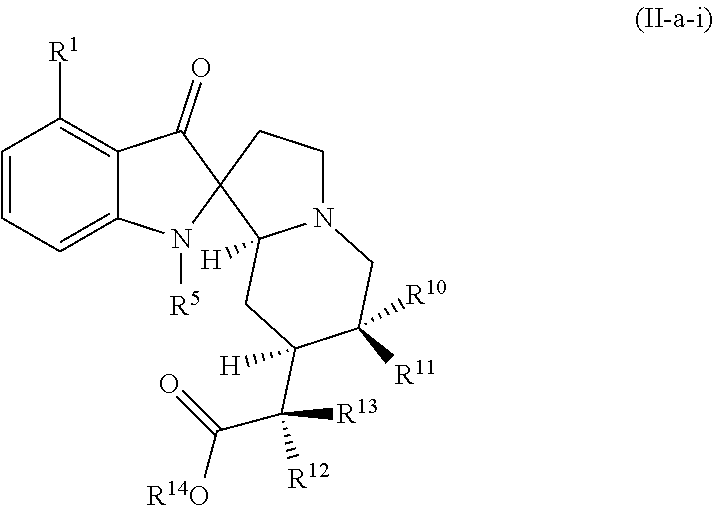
C1=CC=C2C(=C1[R1])C(=O)C1(N2[R5])C2([H])N(CC1)CC([R10])([R11])C(C([R13])([R12])C([R14O])=O)([H])C2
